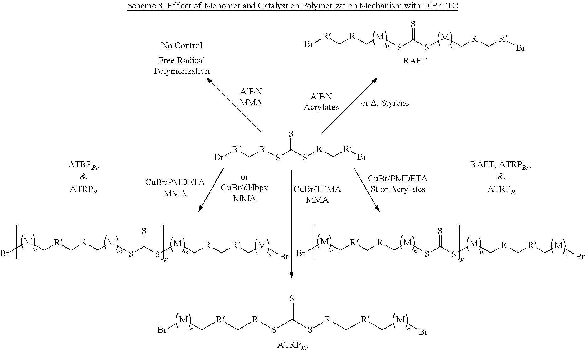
Br[R]C[R]C[M]SC(S[M]C[R]C[R]Br)=S.[RAFT].Br[R]C[R]SC(S[R]C[R]Br)=S.C([R]C[R]C[M]SC(S[M]C[R]C[R]C[M]Br)=S)[M]Br.C([R]C[R]C[M]SC(S[M]C[R]C[R]C[M]Br)=S)[M]Br.C([R]C[R]SC(S[R]C[R]C[M]Br)=S)[M]Br
